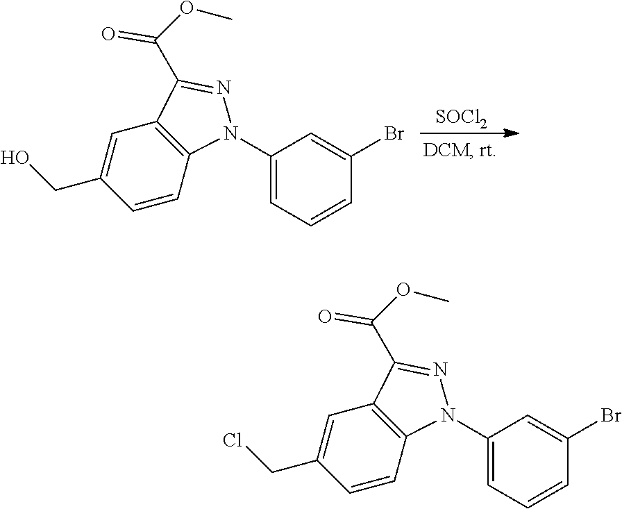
[SOCl2].C1(N2C3=C(C=C(CO)C=C3)C(C(OC)=O)=N2)=CC=CC(Br)=C1.C1(N2C3=C(C=C(CCl)C=C3)C(C(OC)=O)=N2)=CC=CC(Br)=C1
